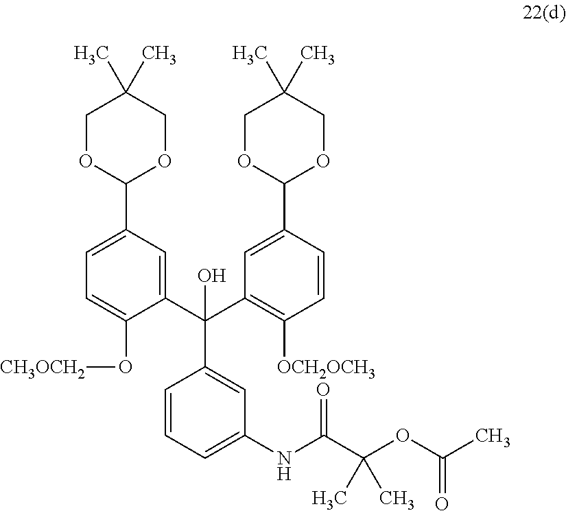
C1=CC=C(NC(C(OC(C)=O)(C)C)=O)C=C1C(C1=CC(C2OCC(C)(C)CO2)=CC=C1O[CH3OCH2])(C1=C([OCH2OCH3])C=CC(C2OCC(C)(C)CO2)=C1)O
